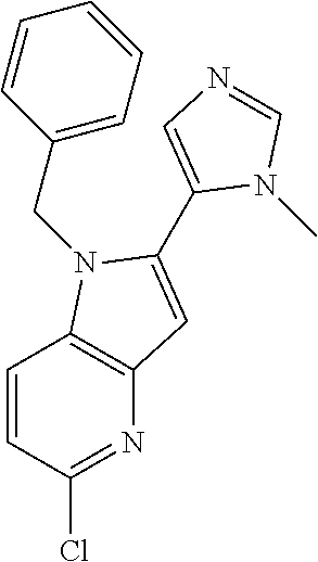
C12=C(N(CC3=CC=CC=C3)C(C3=CN=CN3C)=C1)C=CC(Cl)=N2
